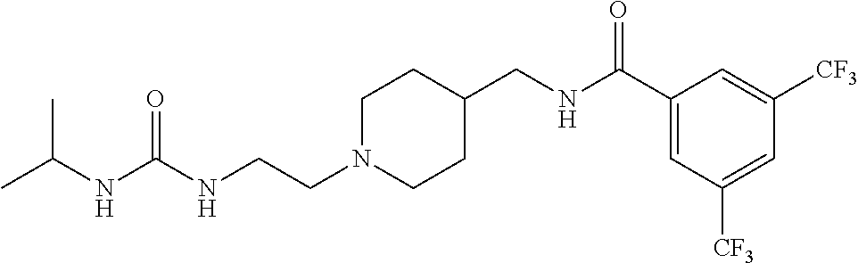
N(CCN1CCC(CNC(C2=CC([CF3])=CC([CF3])=C2)=O)CC1)C(NC(C)C)=O
